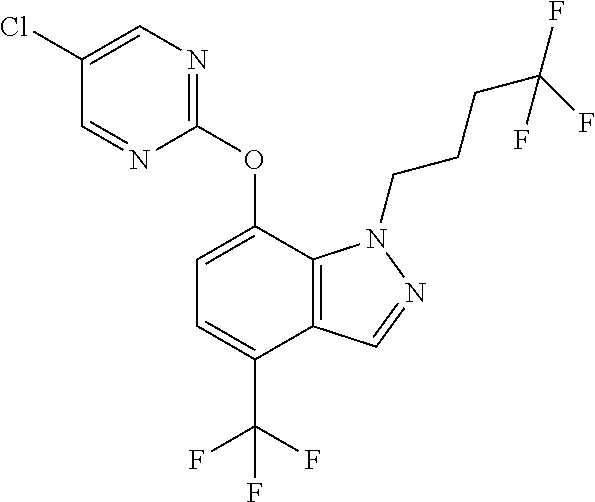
C1=NC(OC2=CC=C(C(F)(F)F)C3=C2N(CCCC(F)(F)F)N=C3)=NC=C1Cl
